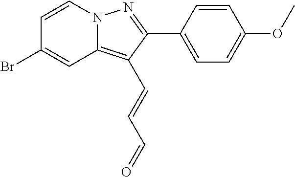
C1=CN2C(=C(C=CC=O)C(C3=CC=C(OC)C=C3)=N2)C=C1Br
